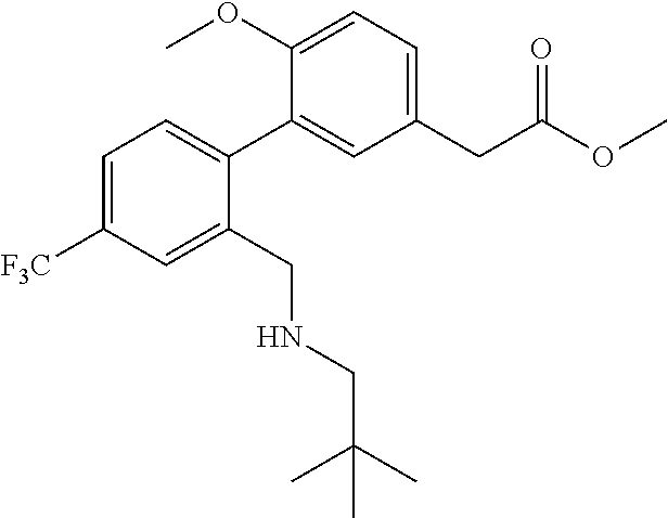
C1=C([F3C])C=C(CNCC(C)(C)C)C(C2=CC(CC(OC)=O)=CC=C2OC)=C1
